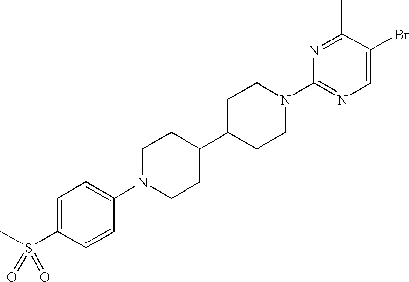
C1=C(S(C)(=O)=O)C=CC(N2CCC(C3CCN(C4=NC=C(Br)C(C)=N4)CC3)CC2)=C1
